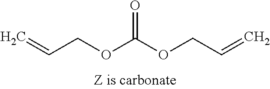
C=CCOC(OCC=C)=O
